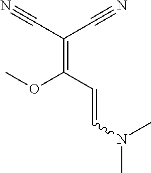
C(=C(C=CN(C)C)OC)(C#N)C#N
